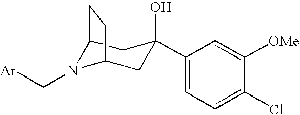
C1(C2(O)CC3N(C[Ar])C(C2)CC3)=CC=C(Cl)C([OMe])=C1
